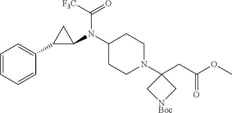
C1(N(C2CC2C2=CC=CC=C2)C([F3C])=O)CCN(C2(CC(OC)=O)C[NBoc]C2)CC1
